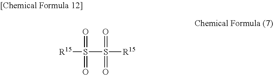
[R15]S(=O)(=O)S(=O)(=O)[R15]
